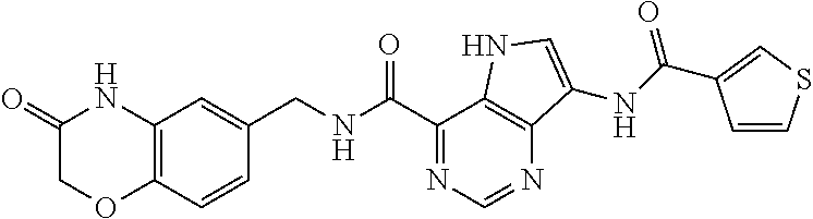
O=C1COC2=C(N1)C=C(CNC(C1=NC=NC3=C1NC=C3NC(=O)C1=CSC=C1)=O)C=C2
